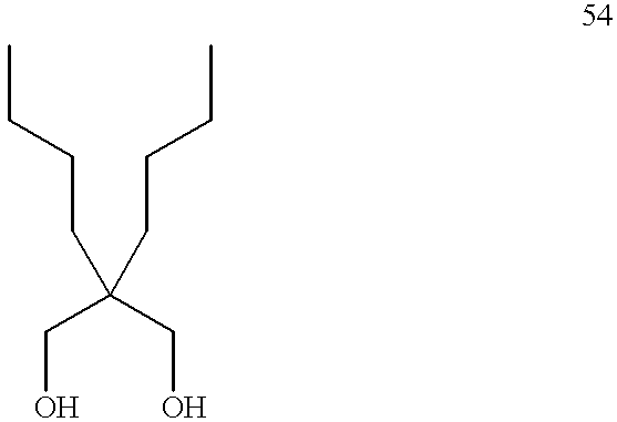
C(O)C(CO)(CCCC)CCCC
